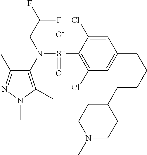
C1(C)=NN(C)C(C)=C1N([S+](C1=C(Cl)C=C(CCCCC2CCN(C)CC2)C=C1Cl)([O-])=O)CC(F)F
